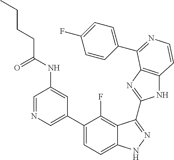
C1=C(C2=CC=C3C(=C2F)C(C2=NC4=C(N2)C=CN=C4C2=CC=C(F)C=C2)=NN3)C=C(NC(CCCC)=O)C=N1
